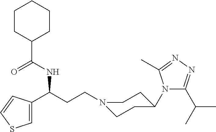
N1(CCC(C2=CSC=C2)NC(C2CCCCC2)=O)CCC(N2C(C(C)C)=NN=C2C)CC1
